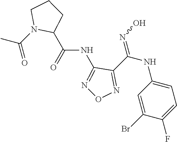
C(NC1=NON=C1C(NC1=CC=C(F)C(Br)=C1)=NO)(=O)C1N(C(=O)C)CCC1
